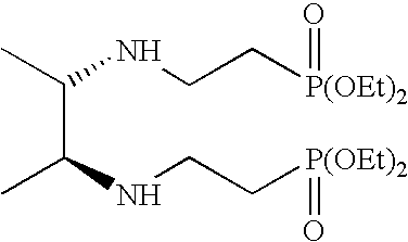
C(C(NCC[P(OEt)2]=O)C)(NCC[P(OEt)2]=O)C
